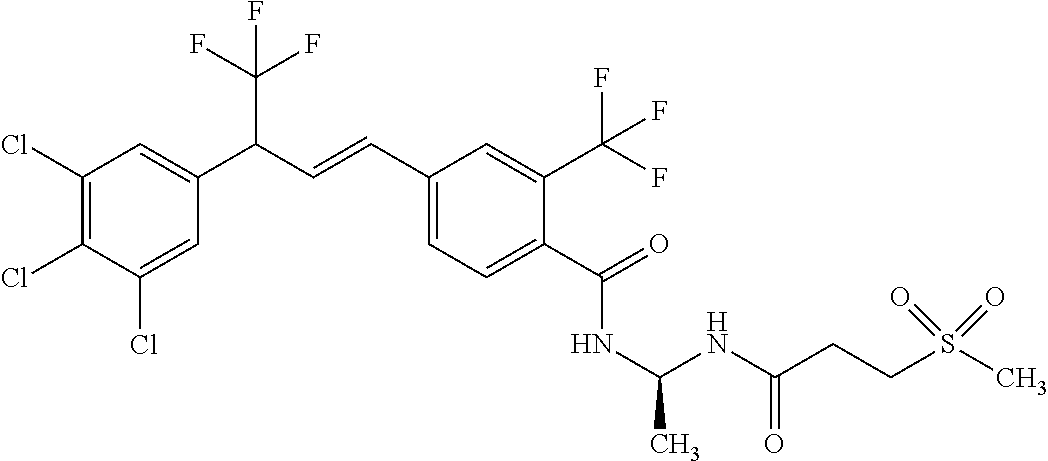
C1(Cl)=C(Cl)C(Cl)=CC(C(C=CC2=CC=C(C(=O)NC(NC(=O)CCS(C)(=O)=O)C)C(C(F)(F)F)=C2)C(F)(F)F)=C1
